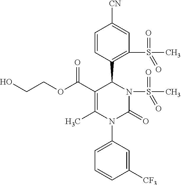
C1(C(OCCO)=O)=C(C)N(C2=CC=CC([CF3])=C2)C(=O)N(S(=O)(=O)C)C1C1=C(S(=O)(=O)C)C=C([CN])C=C1
